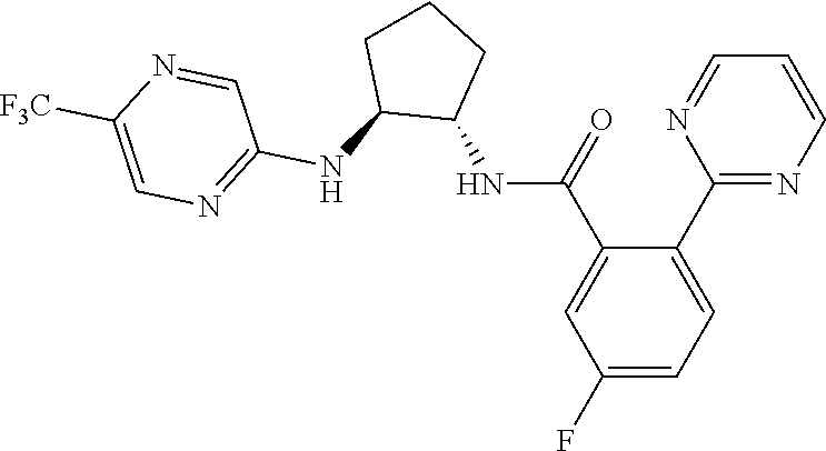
C1(C2=NC=CC=N2)=CC=C(F)C=C1C(=O)NC1CCCC1NC1=NC=C([F3C])N=C1
